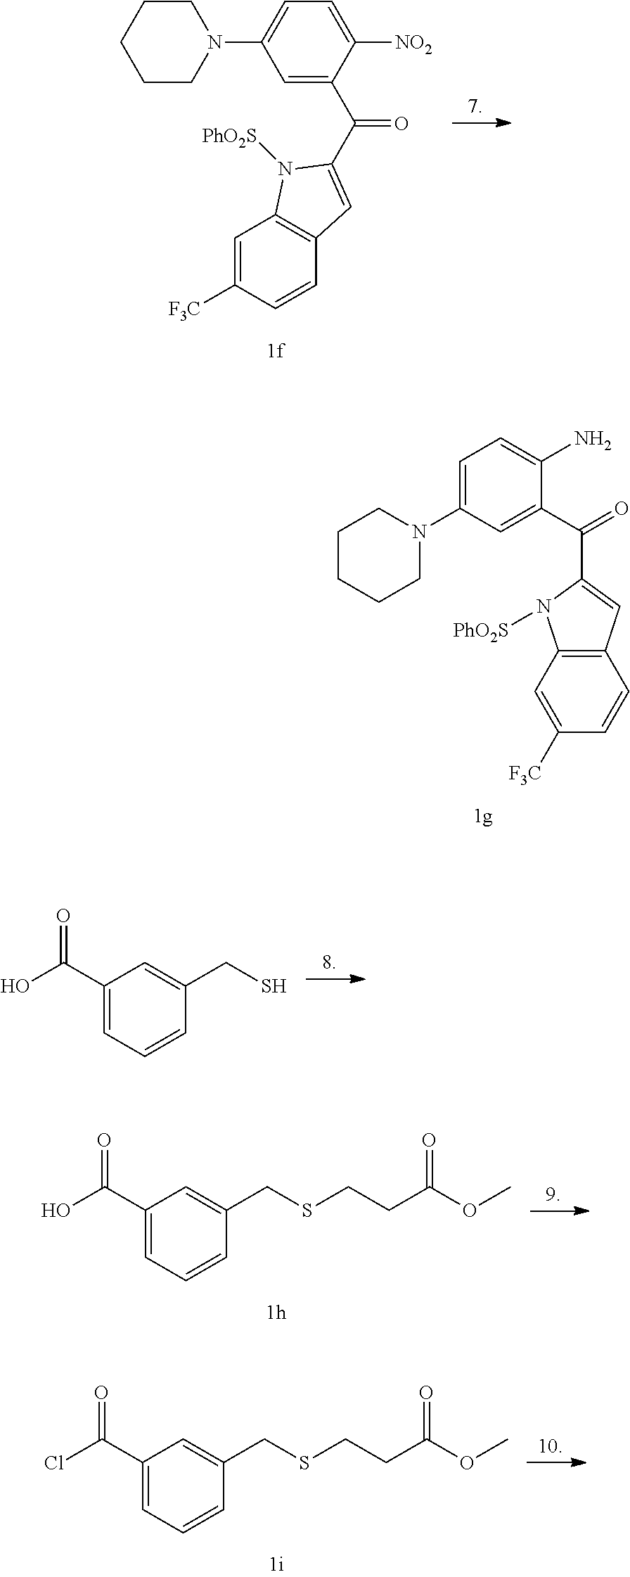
C12=C(C=C([F3C])C=C1)N([PhO2S])C(C(C1=CC(N3CCCCC3)=CC=C1N)=O)=C2.C1=C(C(=O)C2=CC3=C(C=C([F3C])C=C3)N2[PhO2S])C([NO2])=CC=C1N1CCCCC1.C1(C(O)=O)=CC=CC(CS)=C1.C1(C(O)=O)=CC=CC(CSCCC(OC)=O)=C1.C1(C(Cl)=O)=CC=CC(CSCCC(OC)=O)=C1
